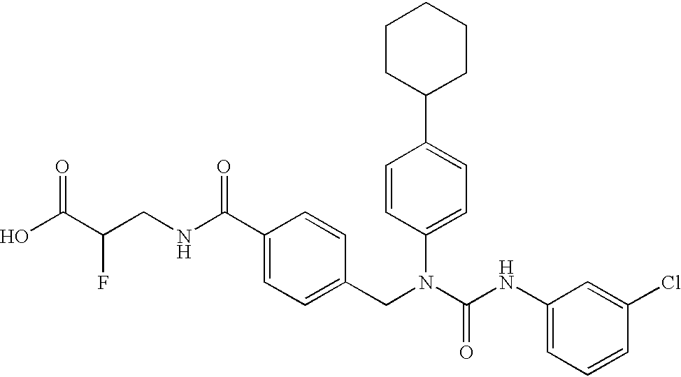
OC(C(CNC(C1=CC=C(CN(C(NC2=CC=CC(Cl)=C2)=O)C2=CC=C(C3CCCCC3)C=C2)C=C1)=O)F)=O
